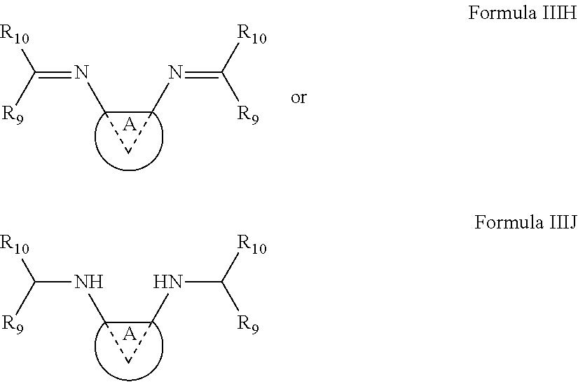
C1(NC([R10])[R9])C(NC([R10])[R9])C1.[A].C1(N=C([R10])[R9])C(N=C([R10])[R9])C1.[A]
